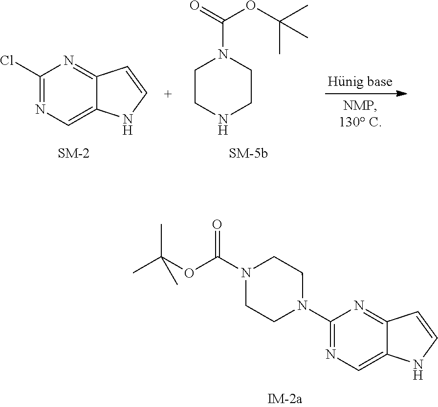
N1=C(N2CCN(C(OC(C)(C)C)=O)CC2)N=C2C(=C1)NC=C2.C1(Cl)=NC=C2C(=N1)C=CN2.C1CNCCN1C(=O)OC(C)(C)C
